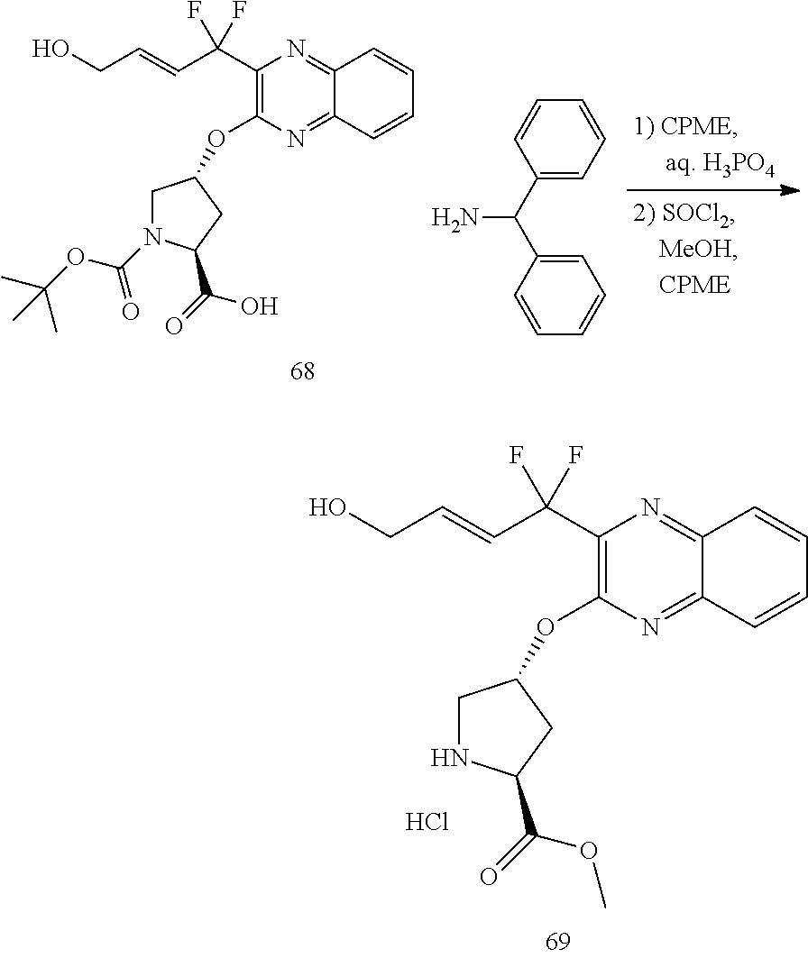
C(=CC(F)(F)C1=C(OC2CN(C(OC(C)(C)C)=O)C(C(=O)O)C2)N=C2C(=N1)C=CC=C2)CO.NC(C1=CC=CC=C1)C1=CC=CC=C1.C(=CC(F)(F)C1=C(OC2CNC(C(=O)OC)C2)N=C2C(=N1)C=CC=C2)CO.Cl
